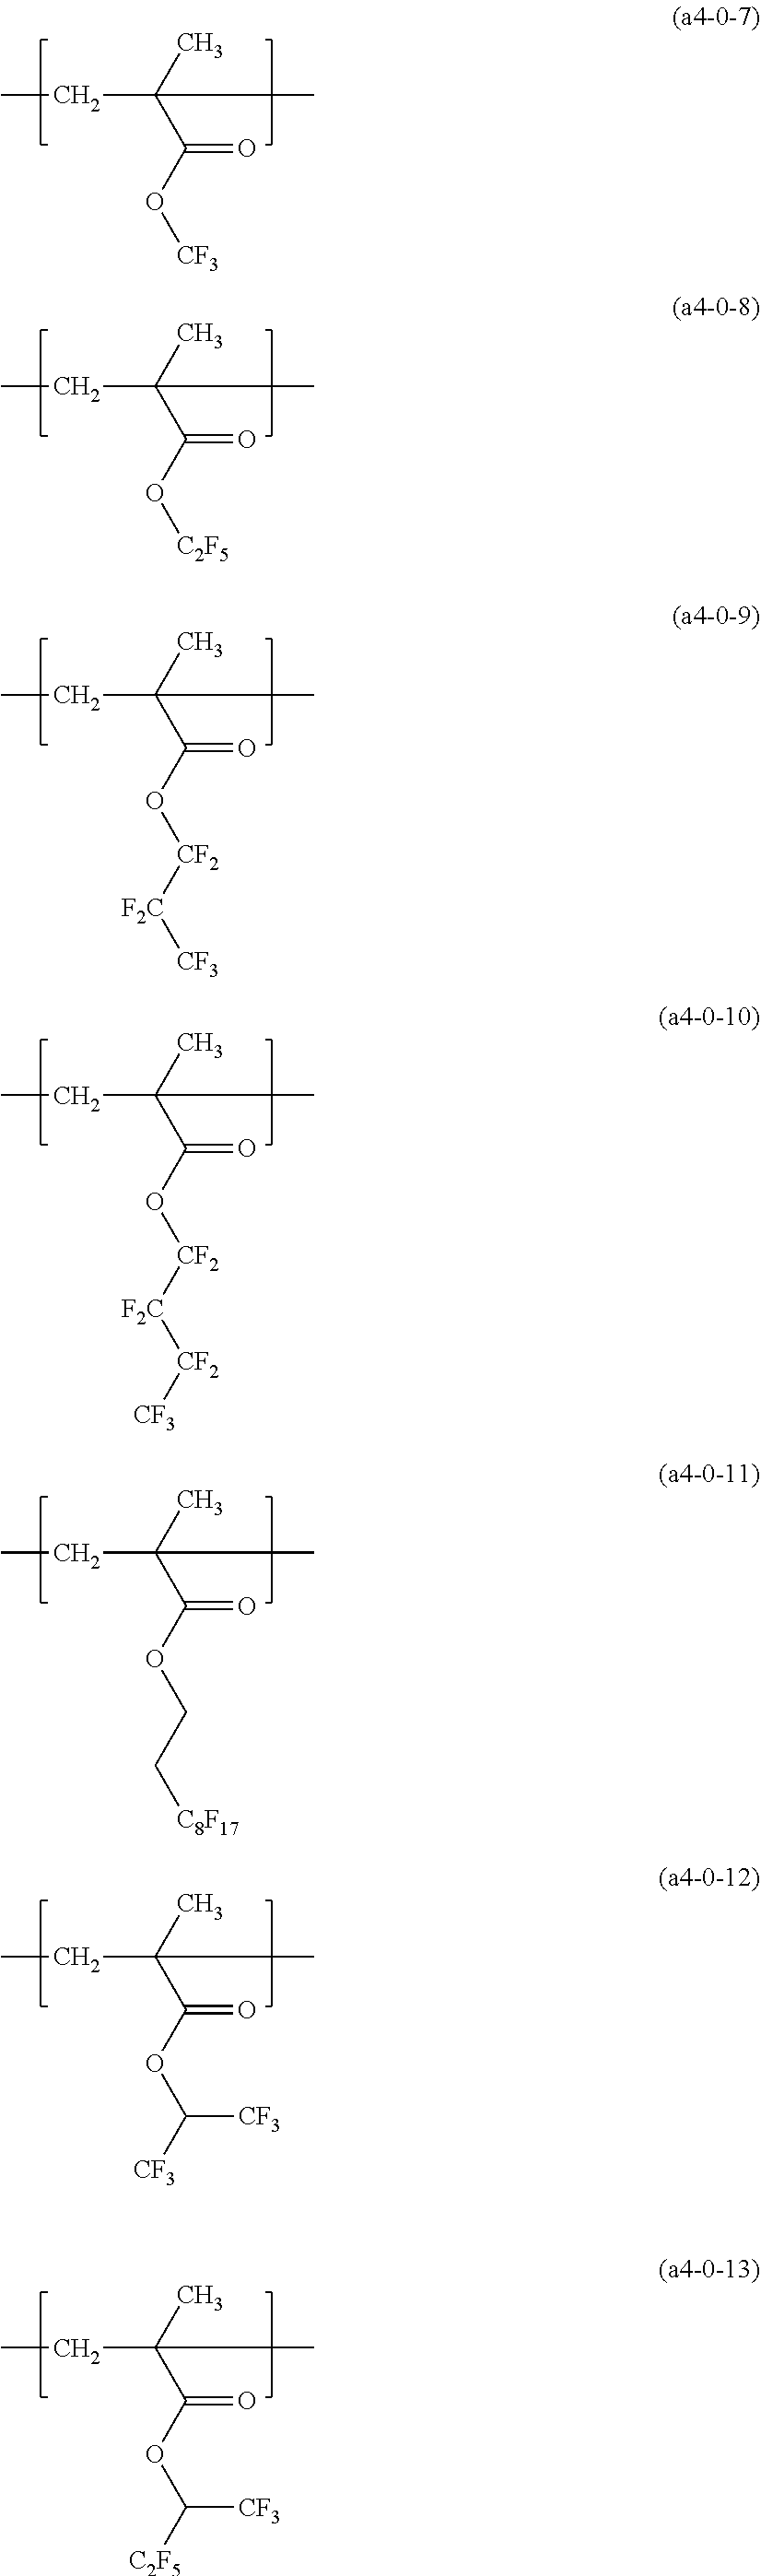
CC(C(O[CF3])=O)(C)CC.CC(C(O[C2F5])=O)(C)CC.CC(C(O[CF2][F2C][CF3])=O)(C)CC.CC(C(OCC[C8F17])=O)(C)CC.CC(C(OC([CF3])[CF3])=O)(C)CC.CC(C(O[CF2][F2C][CF2][CF3])=O)(C)CC.CC(C(OC([C2F5])[CF3])=O)(C)CC
